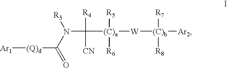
[(Q)d](C(N(C([R4])([CN])[(C)a]([W][(C)b]([Ar2])([R7])[R8])([R5])[R6])[R3])=O)[Ar1]
